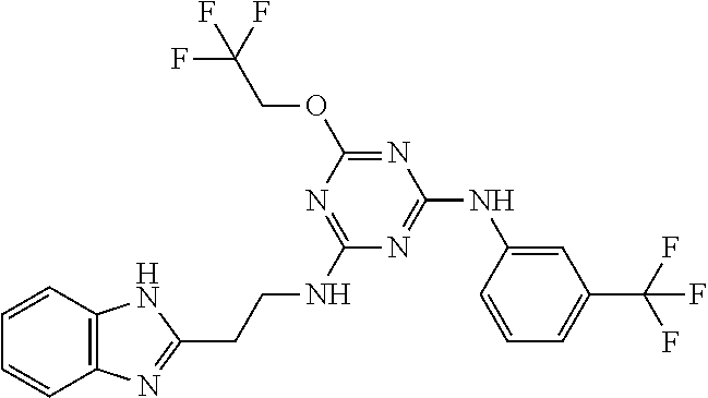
C12=C(C=CC=C1)NC(CCNC1=NC(OCC(F)(F)F)=NC(NC3=CC(C(F)(F)F)=CC=C3)=N1)=N2
